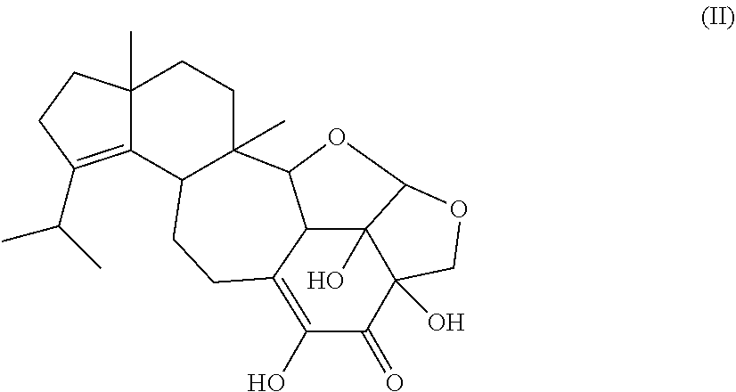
C12(C)C(=C(C(C)C)CC1)C1C(C)(CC2)C2C3C(=C(O)C(=O)C4(O)C3(O)C(O2)OC4)CC1
